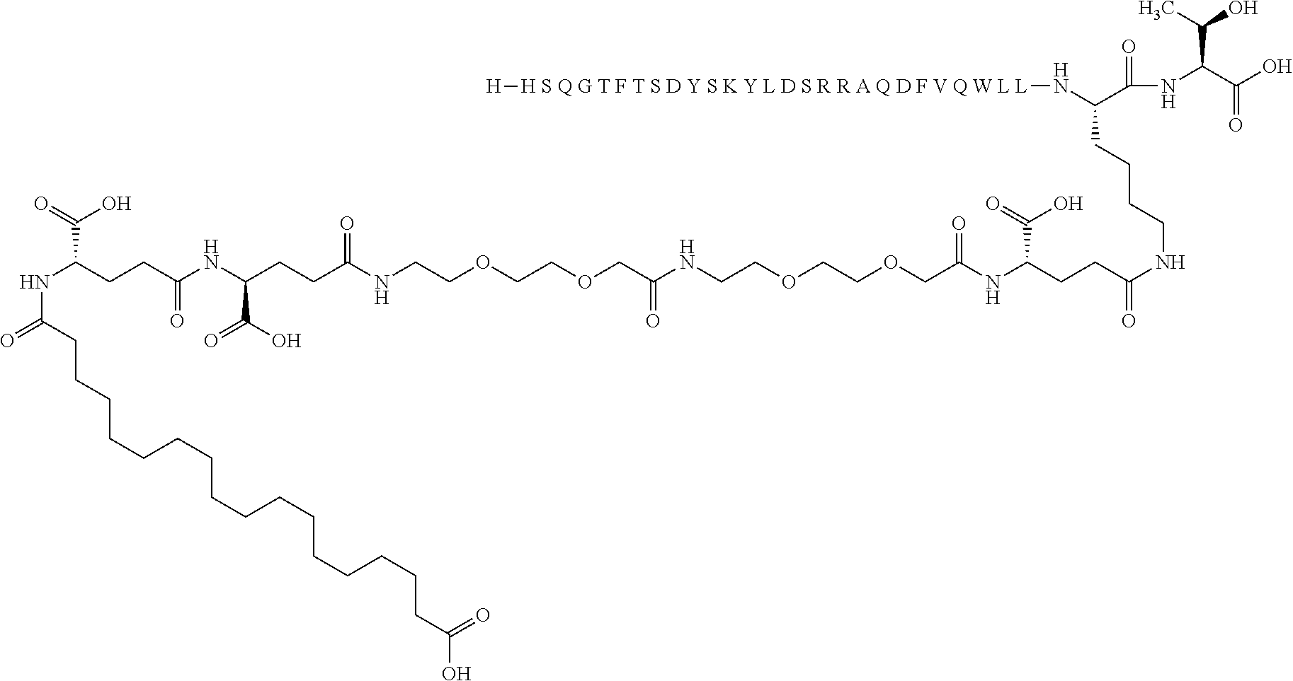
O=C(CCCCCCCCCCCCCCCCC(O)=O)NC(C(=O)O)CCC(NC(C(O)=O)CCC(NCCOCCOCC(=O)NCCOCCOCC(NC(CCC(NCCCCC(C(=O)NC(C(O)=O)C(O)C)N[H S Q G T F T S D Y S K Y L D S R R A Q D F V Q W L L][H])=O)C(=O)O)=O)=O)=O
